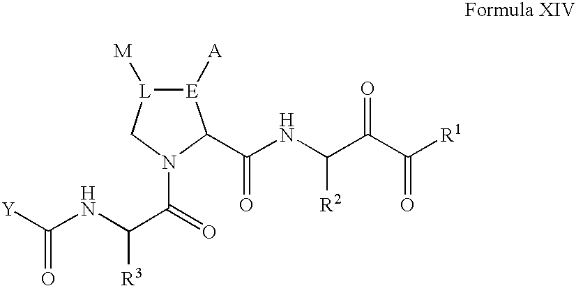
[Y]C(NC(C(=O)N1C[L]([M])[E]([A])C1C(NC(C(C(=O)[R1])=O)[R2])=O)[R3])=O
